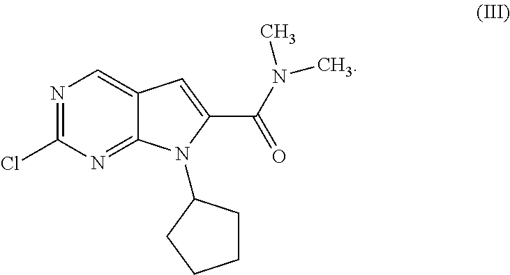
N1=C(Cl)N=C2C(=C1)C=C(C(N(C)C)=O)N2C1CCCC1
